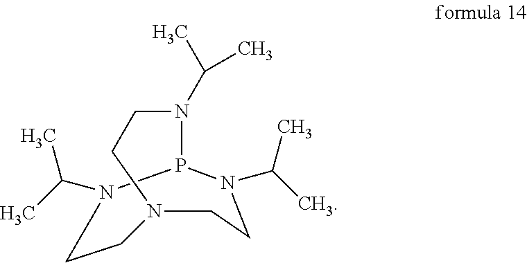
C1N2CCN(C(C)C)P(N(C(C)C)CC2)N(C(C)C)C1
